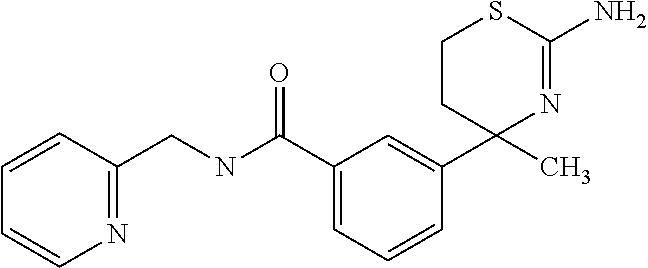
C1=CC=C(C(NCC2=NC=CC=C2)=O)C=C1C1(C)N=C(N)SCC1
